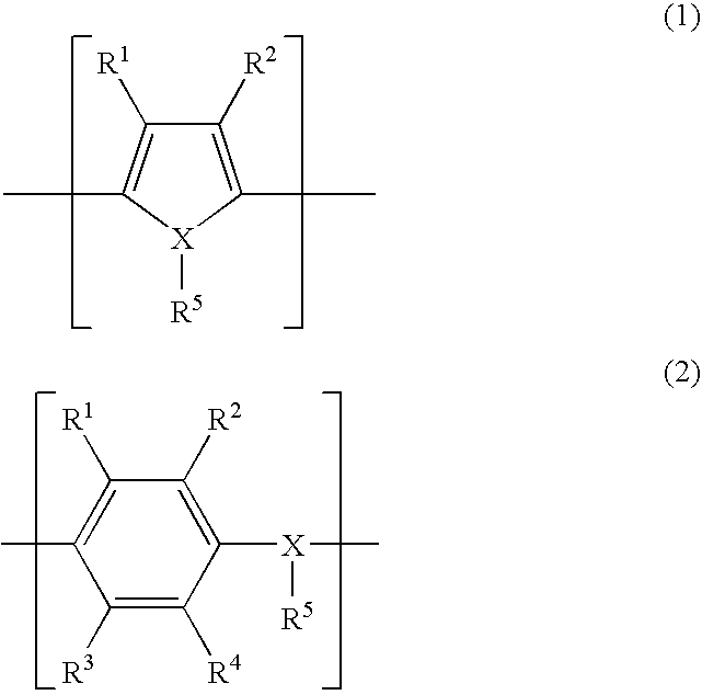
C1([R2])=C(C)[X]([R5])C(C)=C1[R1].C1([R3])=C([R4])C([X](C)[R5])=C([R2])C([R1])=C1C
